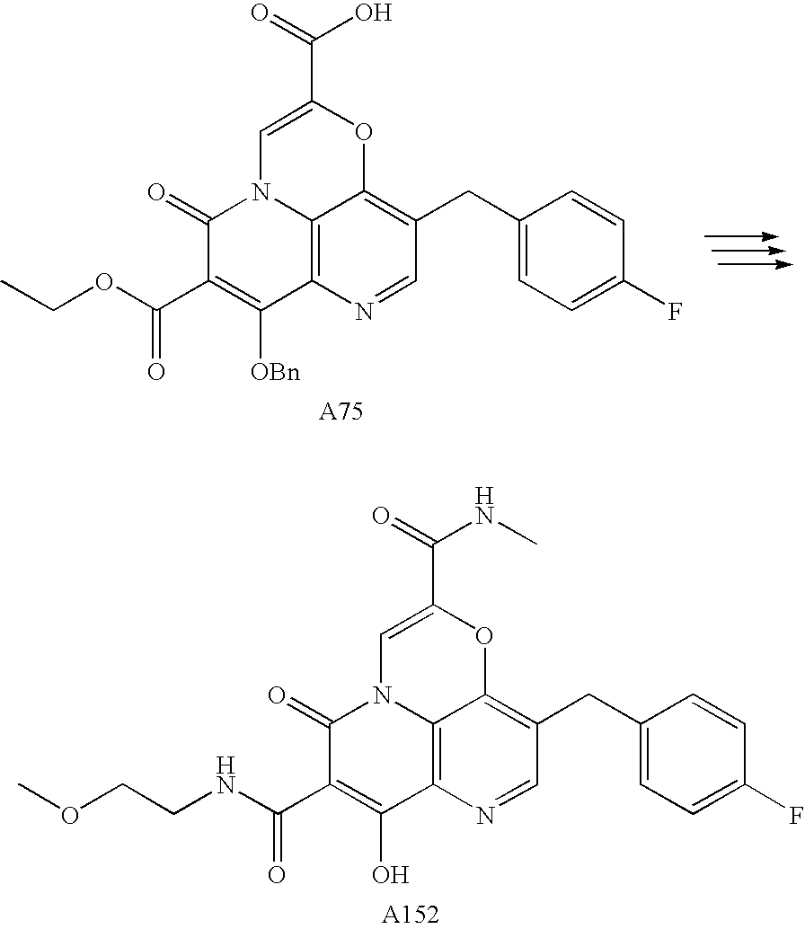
C1=NC2=C3C(=C1CC1=CC=C(F)C=C1)OC(C(=O)O)=CN3C(=O)C(C(=O)OCC)=C2[OBn].[A75].C1=NC2=C3C(=C1CC1=CC=C(F)C=C1)OC(C(=O)NC)=CN3C(=O)C(C(=O)NCCOC)=C2O.[A152]
